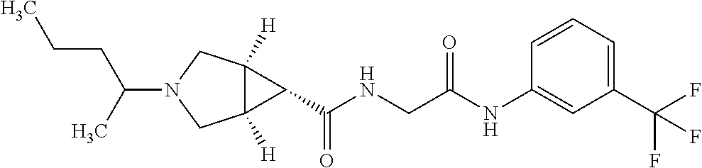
C12([H])C([H])(CN(C(C)CCC)C1)C2C(NCC(NC1=CC(C(F)(F)F)=CC=C1)=O)=O
